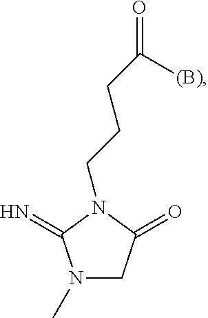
N1(C)CC(=O)N(CCCC([(B)])=O)C1=N
